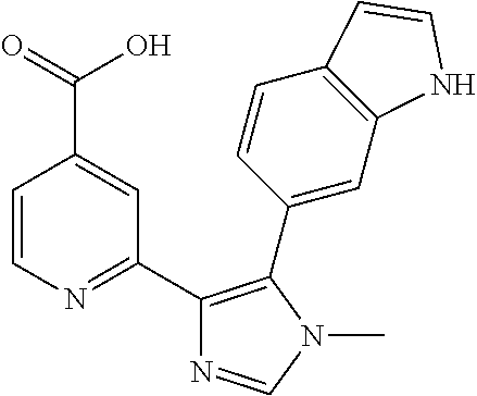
C1=CN=C(C2=C(C3=CC4=C(C=C3)C=CN4)N(C)C=N2)C=C1C(=O)O
